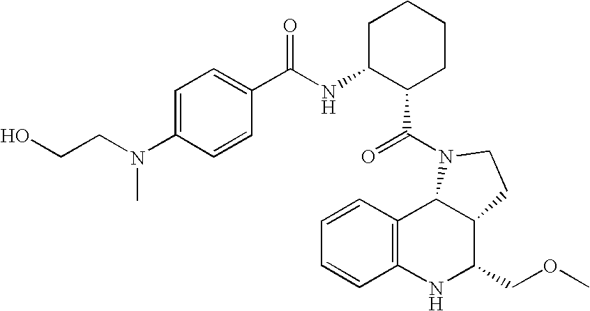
C1=CC2=C(C=C1)NC(COC)C1C2N(C(=O)C2CCCCC2NC(=O)C2=CC=C(N(CCO)C)C=C2)CC1
